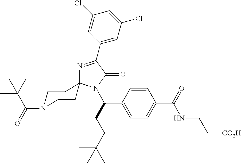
N1=C(C2=CC(Cl)=CC(Cl)=C2)C(=O)N(C(C2=CC=C(C(NCC[CO2H])=O)C=C2)CCC(C)(C)C)C12CCN(C(C(C)(C)C)=O)CC2
